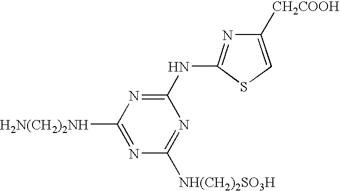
N(C1=NC([H2N(CH2)2NH])=NC([NH(CH2)2SO3H])=N1)C1=NC([CH2COOH])=CS1
